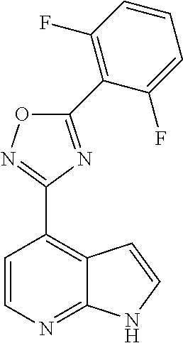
C1=CN=C2C(=C1C1=NOC(C3=C(F)C=CC=C3F)=N1)C=CN2
